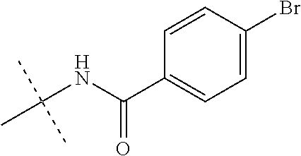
C(NC(C1=CC=C(Br)C=C1)=O)(C)(C)C
